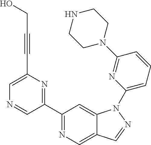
C1(C2=NC(C#CCO)=CN=C2)=NC=C2C(=C1)N(C1=CC=CC(N3CCNCC3)=N1)N=C2
